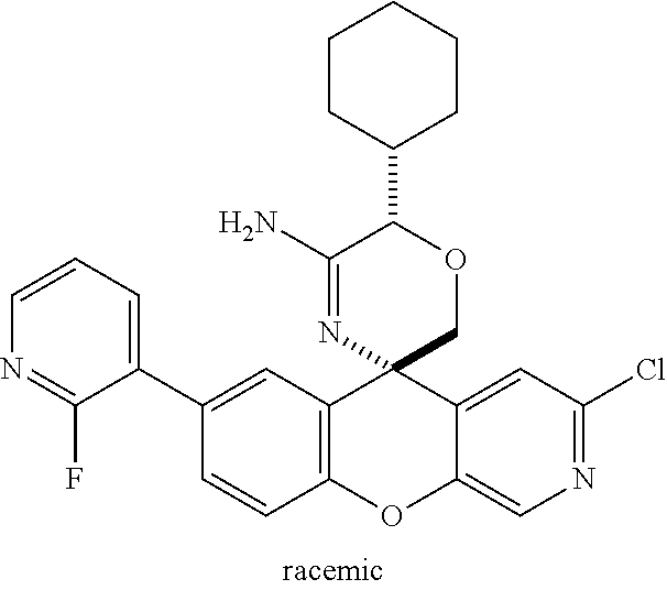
C1(C2=CC=CN=C2F)=CC2=C(C=C1)OC1=CN=C(Cl)C=C1C21COC(C2CCCCC2)C(N)=N1
